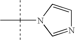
C(C)(C)(C)N1C=CN=C1
